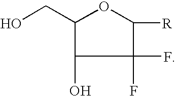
C1(F)(F)C([R])OC(CO)C1O
